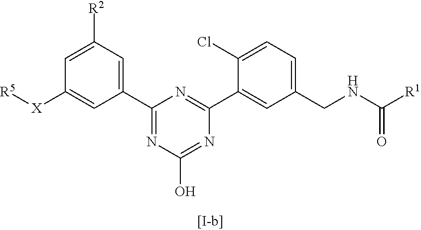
C1(C2=NC(O)=NC(C3=CC(CNC([R1])=O)=CC=C3Cl)=N2)=CC([R2])=CC([X][R5])=C1
